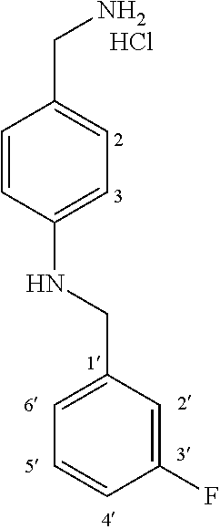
C1=CC(NCC2=CC=CC(F)=C2)=CC=C1CN.Cl
